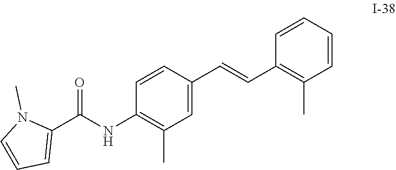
C1=CC(C=CC2=CC(C)=C(NC(C3=CC=CN3C)=O)C=C2)=C(C)C=C1
